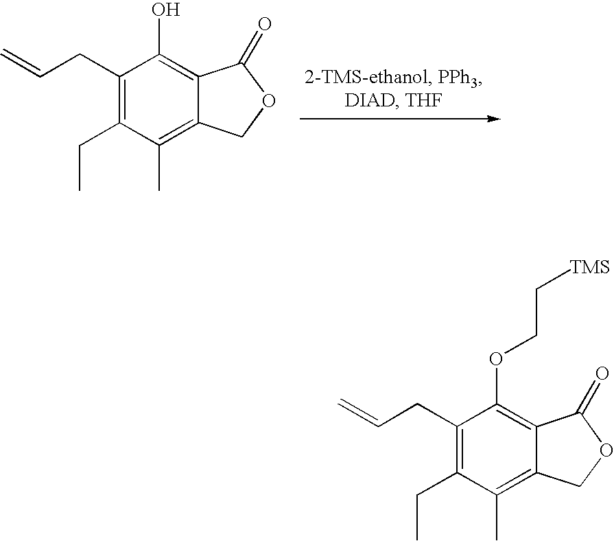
C1(CC=C)=C(CC)C(C)=C2C(=C1OCC[TMS])C(=O)OC2.C1(CC=C)=C(CC)C(C)=C2C(=C1O)C(=O)OC2
